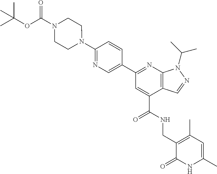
C1(N2CCN(C(OC(C)(C)C)=O)CC2)=NC=C(C2=NC3=C(C(C(=O)NCC4=C(C)C=C(C)NC4=O)=C2)C=NN3C(C)C)C=C1
